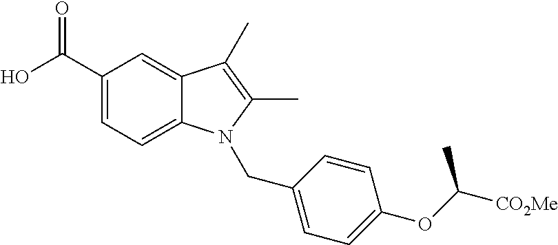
OC(C1=CC=C2C(=C1)C(C)=C(C)N2CC1=CC=C(OC([CO2Me])C)C=C1)=O
